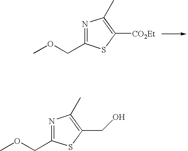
N1=C(COC)SC([CO2Et])=C1C.N1=C(COC)SC(CO)=C1C
